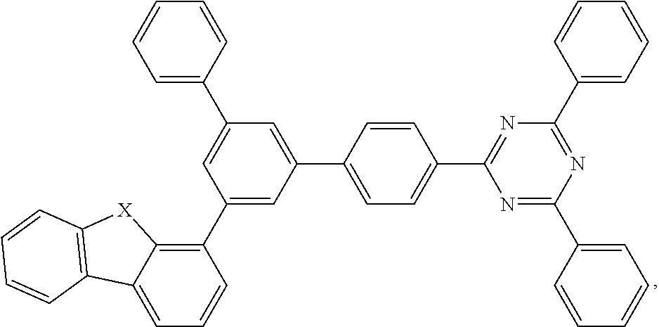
C1(C2=C3C(=CC=C2)C2=C([X]3)C=CC=C2)=CC(C2=CC=C(C3=NC(C4=CC=CC=C4)=NC(C4=CC=CC=C4)=N3)C=C2)=CC(C2=CC=CC=C2)=C1
